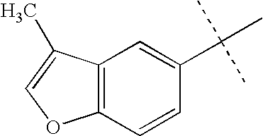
C1(C(C)(C)C)=CC2=C(C=C1)OC=C2C
